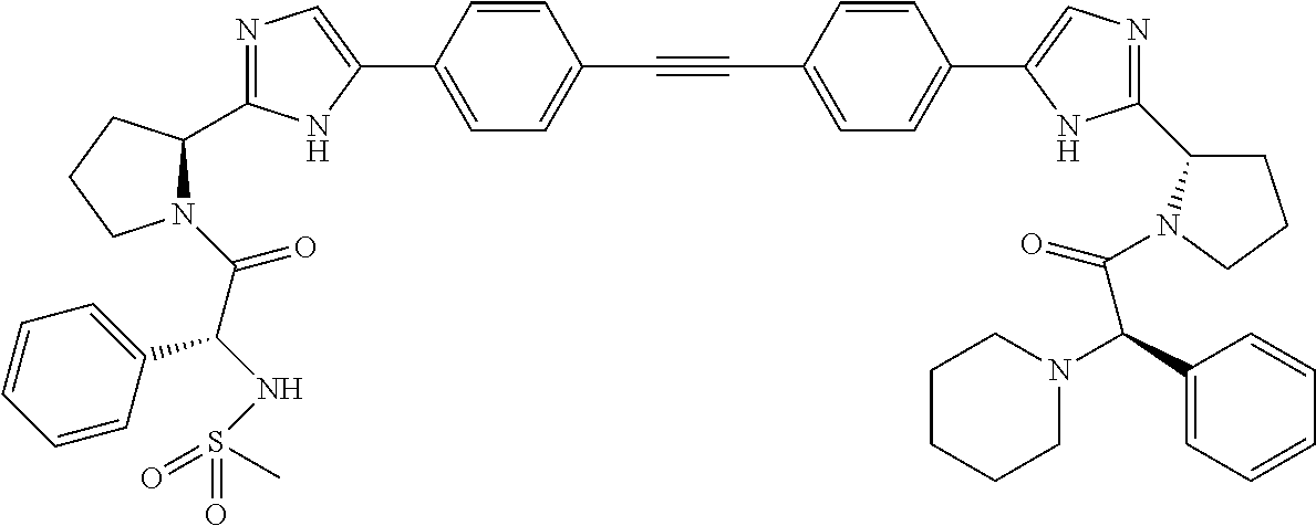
N1=C(C2N(C(C(NS(=O)(C)=O)C3=CC=CC=C3)=O)CCC2)NC(C2=CC=C(C#CC3=CC=C(C4=CN=C(C5CCCN5C(=O)C(C5=CC=CC=C5)N5CCCCC5)N4)C=C3)C=C2)=C1
